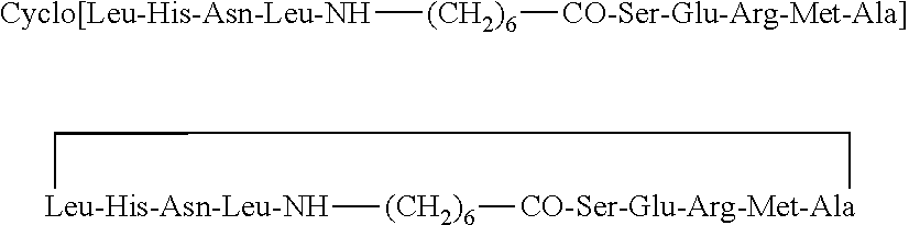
[Leu-His-Asn-Leu-NH]1[(CH2)6][CO-Ser-Glu-Arg-Met-Ala]CC1.[Cyclo[Leu-His-Asn-Leu-NH][(CH2)6][CO-Ser-Glu-Arg-Met-Ala]]
